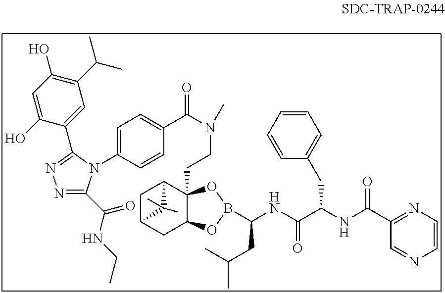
C1(C(NC(C(NC(CC(C)C)B2OC3CC4CC(C3(CCN(C(C3=CC=C(N5C(C(NCC)=O)=NN=C5C5=CC(C(C)C)=C(O)C=C5O)C=C3)=O)C)O2)C4(C)C)=O)CC2=CC=CC=C2)=O)=NC=CN=C1
